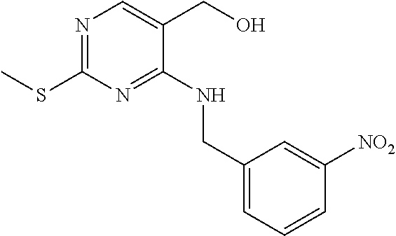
N1=C(SC)N=C(NCC2=CC=CC([NO2])=C2)C(CO)=C1
